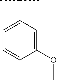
C1(OC)=CC(C(C)C)=CC=C1
